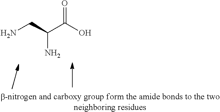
C(C(C(O)=O)N)N
